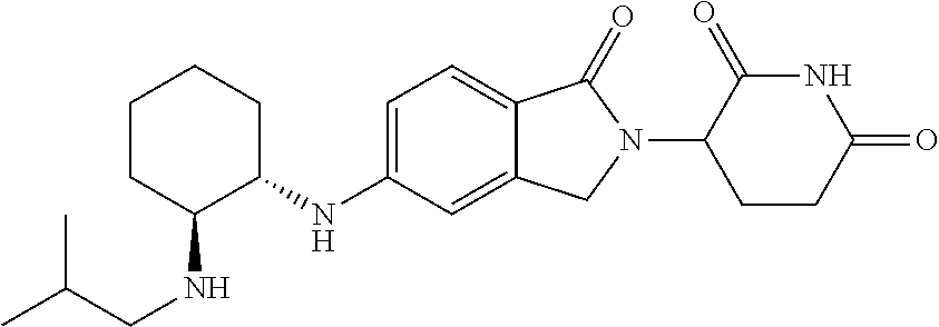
C1CC(NCC(C)C)C(NC2=CC=C3C(=C2)CN(C2CCC(=O)NC2=O)C3=O)CC1
